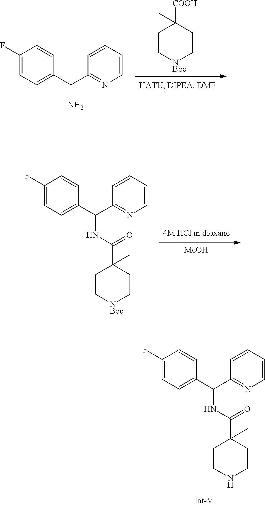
C1CNCCC1(C(NC(C1=NC=CC=C1)C1=CC=C(F)C=C1)=O)C.C1C[NBoc]CCC1([COOH])C.C(C1=NC=CC=C1)(N)C1=CC=C(F)C=C1.[MeOH].C1C[NBoc]CCC1(C(NC(C1=NC=CC=C1)C1=CC=C(F)C=C1)=O)C
